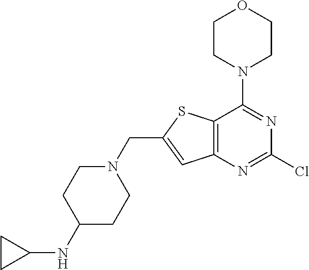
C1CN(C2=NC(Cl)=NC3=C2SC(CN2CCC(NC4CC4)CC2)=C3)CCO1
